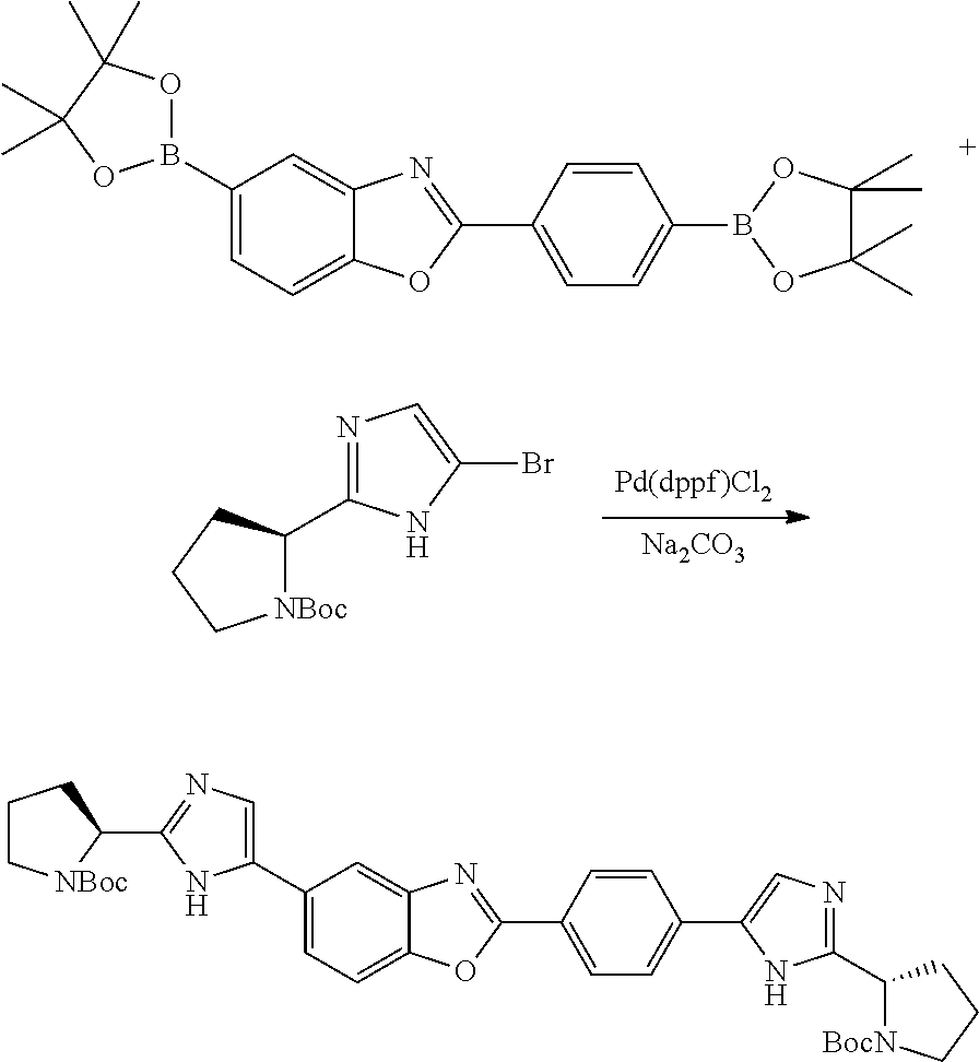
C1(B2OC(C)(C)C(C)(C)O2)=CC=C2C(=C1)N=C(C1=CC=C(B3OC(C)(C)C(C)(C)O3)C=C1)O2.[Na2CO3].[NBoc]1C(C2=NC=C(Br)N2)CCC1.C1(C2=CN=C(C3CCC[NBoc]3)N2)=CC=C2C(=C1)N=C(C1=CC=C(C3=CN=C(C4[BocN]CCC4)N3)C=C1)O2
